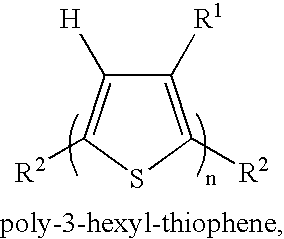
C1([H])=C([R2])SC([R2])=C1[R1]
